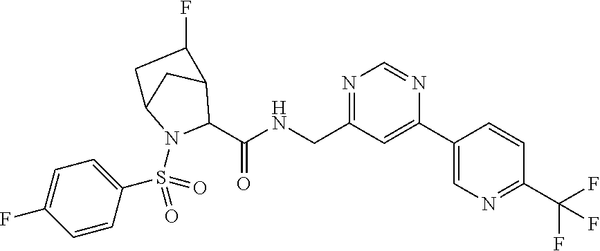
C1(S(N2C(C(NCC3=NC=NC(C4=CN=C(C(F)(F)F)C=C4)=C3)=O)C3CC2CC3F)(=O)=O)=CC=C(F)C=C1
